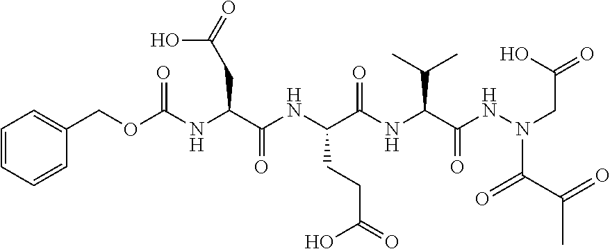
C1=CC=CC(COC(NC(C(NC(C(NC(C(NN(CC(=O)O)C(C(=O)C)=O)=O)C(C)C)=O)CCC(=O)O)=O)CC(=O)O)=O)=C1
